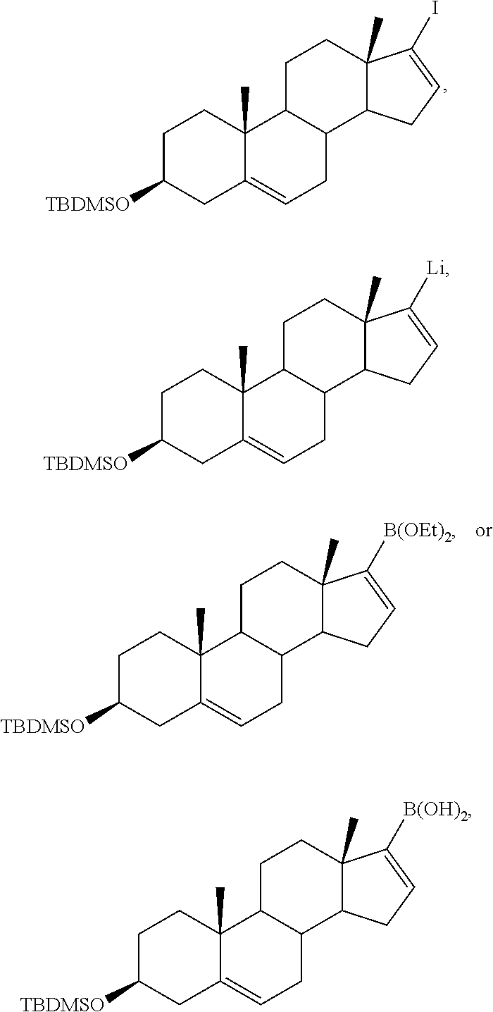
C1C([TBDMSO])CC2=CCC3C(C2(C)C1)CCC1(C)C3CC=C1I.C1C([TBDMSO])CC2=CCC3C(C2(C)C1)CCC1(C)C3CC=C1[Li].C1C([TBDMSO])CC2=CCC3C(C2(C)C1)CCC1(C)C3CC=C1[B(OH)2].C1C([TBDMSO])CC2=CCC3C(C2(C)C1)CCC1(C)C3CC=C1[B(OEt)2]
